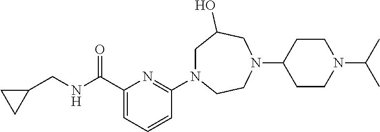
C1=CC=C(C(NCC2CC2)=O)N=C1N1CC(O)CN(C2CCN(C(C)C)CC2)CC1
